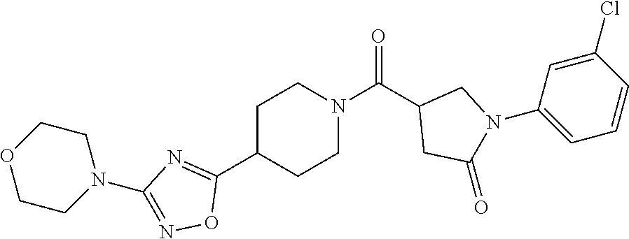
C1C(C2=NC(N3CCOCC3)=NO2)CCN(C(C2CC(=O)N(C3=CC=CC(Cl)=C3)C2)=O)C1
